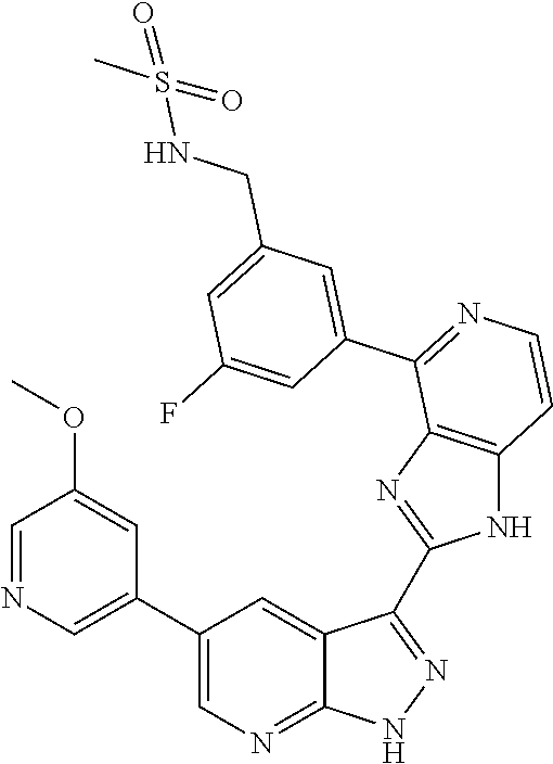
C1=NC=C(C2=CN=C3C(=C2)C(C2=NC4=C(N2)C=CN=C4C2=CC(CNS(C)(=O)=O)=CC(F)=C2)=N[N H]3)C=C1OC
